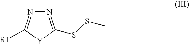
N1=C([R1])[Y]C(SSC)=N1
